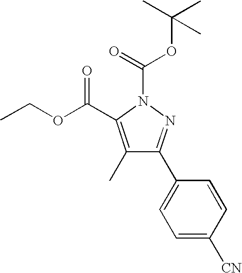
C1(C)=C(C(OCC)=O)N(C(=O)OC(C)(C)C)N=C1C1=CC=C([CN])C=C1
